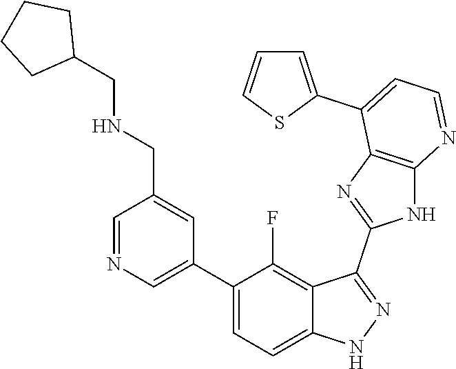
C1=NC=C(C2=CC=C3C(=C2F)C(C2=NC4=C(N2)N=CC=C4C2=CC=CS2)=NN3)C=C1CNCC1CCCC1
